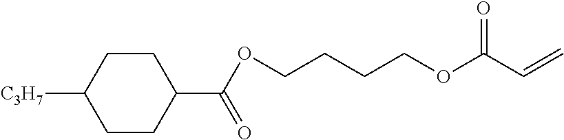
C(CCCOC(=O)C=C)OC(C1CCC([C3H7])CC1)=O
